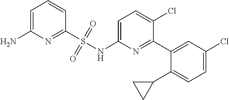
C1=C(N)N=C(S(NC2=CC=C(Cl)C(C3=CC(Cl)=CC=C3C3CC3)=N2)(=O)=O)C=C1
